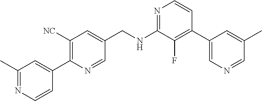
N1=C(NCC2=CC([NC])=C(C3=CC(C)=NC=C3)N=C2)C(F)=C(C2=CN=CC(C)=C2)C=C1
